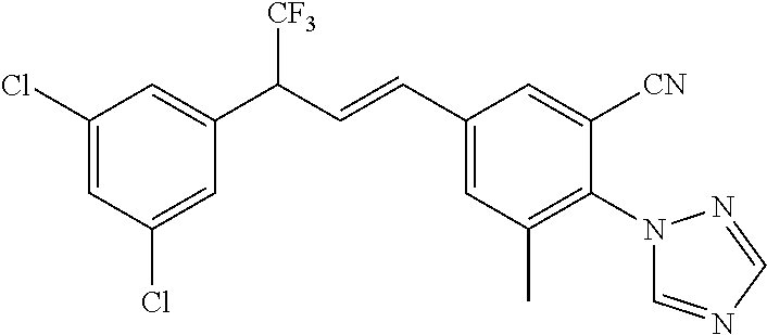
C1(Cl)=CC(Cl)=CC(C([CF3])C=CC2=CC(C)=C(N3C=NC=N3)C([CN])=C2)=C1
